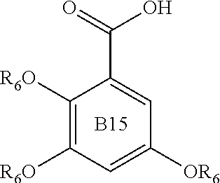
C1([R6O])=C([R6O])C=C([OR6])C=C1C(=O)O.[B15]
